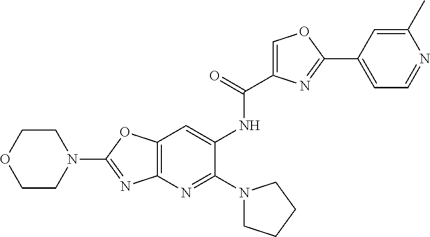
N1(C2=NC3=C(O2)C=C(NC(=O)C2=COC(C4=CC=NC(C)=C4)=N2)C(N2CCCC2)=N3)CCOCC1
